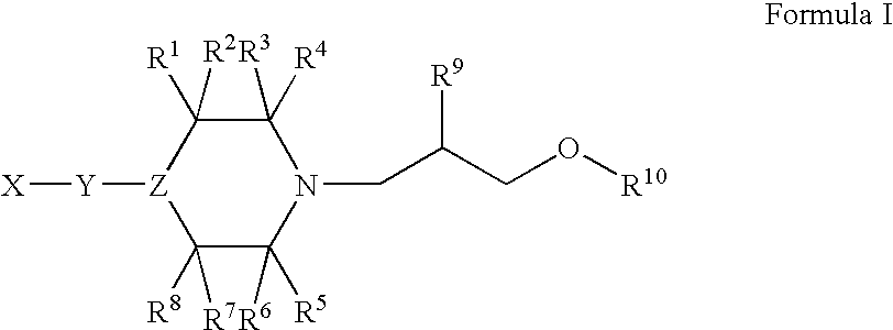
C1([R8])([R7])C([R5])([R6])N(CC([R9])CO[R10])C([R4])([R3])C([R1])([R2])[Z]1[Y][X]
